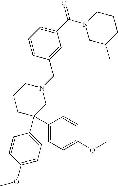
C1(C(N2CC(C)CCC2)=O)=CC=CC(CN2CCCC(C3=CC=C(OC)C=C3)(C3=CC=C(OC)C=C3)C2)=C1
